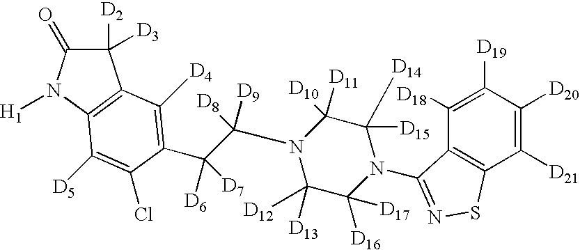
C1([D2])([D3])C(=O)N([H1])C2=C1C([D4])=C(C(C(N1C([D13])([D12])C([D16])([D17])N(C3=NSC4=C3C([D18])=C([D19])C([D20])=C4[D21])C([D15])([D14])C1([D11])[D10])([D8])[D9])([D6])[D7])C(Cl)=C2[D5]
